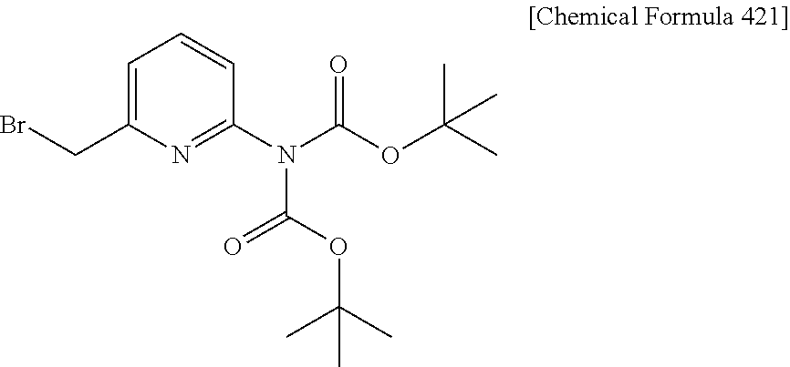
C1=C(CBr)N=C(N(C(=O)OC(C)(C)C)C(=O)OC(C)(C)C)C=C1
